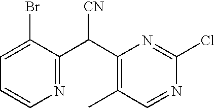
C1=C(Br)C(C(C2=C(C)C=NC(Cl)=N2)[CN])=NC=C1
